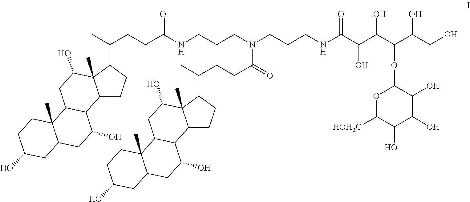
CC(CCC(NCCCN(CCCNC(C(C(C(C(CO)O)OC1OC([HOH2C])C(O)C(O)C1O)O)O)=O)C(=O)CCC(C)C1CCC2C1(C)C(O)CC1C2C(O)CC2C1(C)CCC(O)C2)=O)C1CCC2C1(C)C(O)CC1C2C(O)CC2C1(C)CCC(O)C2
